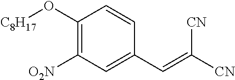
C1(O[C8H17])=C([O2N])C=C(C=C([CN])[CN])C=C1
